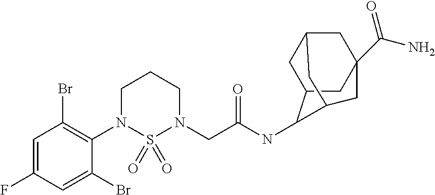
C1=C(F)C=C(Br)C(N2S(=O)(=O)N(CC(NC3C4CC5CC(C(=O)N)(CC3C5)C4)=O)CCC2)=C1Br
